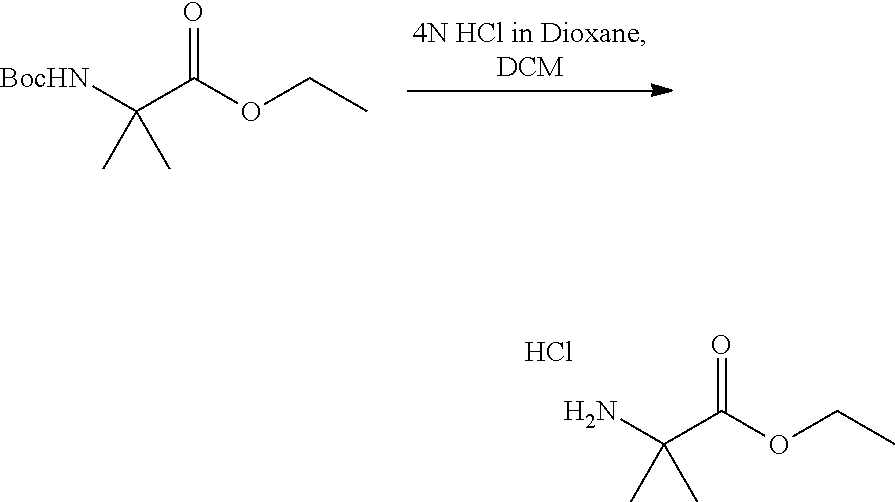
[BocHN]C(C(OCC)=O)(C)C.NC(C(OCC)=O)(C)C.Cl
